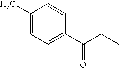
C1(C)=CC=C(C(CC)=O)C=C1
